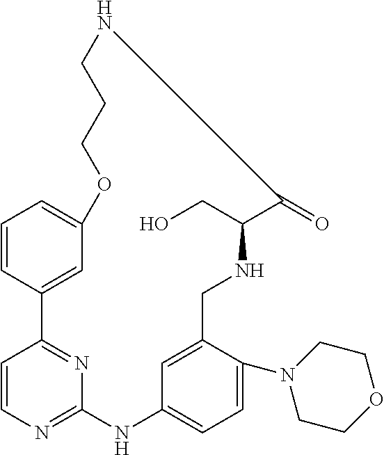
C1=CC2=CC(=C1)OCCCNC(=O)C(CO)NCC1=CC(=CC=C1N1CCOCC1)NC1=NC=CC2=N1
